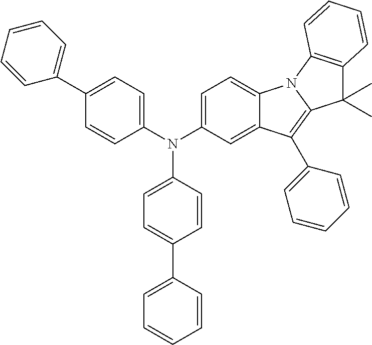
C1=CC(N(C2=CC=C(C3=CC=CC=C3)C=C2)C2=CC=C3C(=C2)C(C2=CC=CC=C2)=C2N3C3=C(C2(C)C)C=CC=C3)=CC=C1C1=CC=CC=C1
